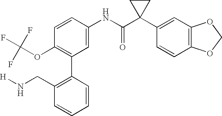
C1(C2=C(OC(F)(F)F)C=CC(NC(C3(C4=CC5=C(C=C4)OCO5)CC3)=O)=C2)=C(CN[H])C=CC=C1
